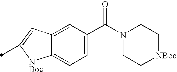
C12=CC(C(N3CC[NBoc]CC3)=O)=CC=C1[NBoc]C(C)=C2
